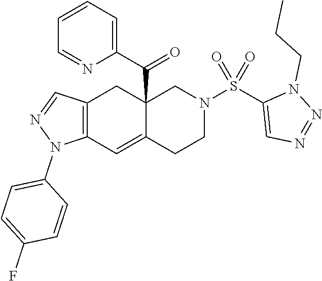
C12=C(C=C3C(C(C4=CC=CC=N4)=O)(C1)CN(S(C1=CN=NN1CCC)(=O)=O)CC3)N(C1=CC=C(F)C=C1)N=C2
